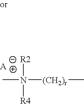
CN([(CH2)r]C)([R4])[R2]
